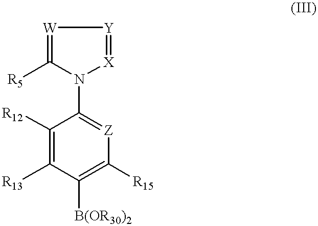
[W]1=C([R5])N(C2=[Z]C([R15])=C([B(OR30)2])C([R13])=C2[R12])[X]=[Y]1
